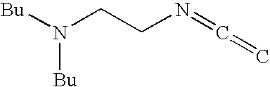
[Bu]N(CCN=C=C)[Bu]
